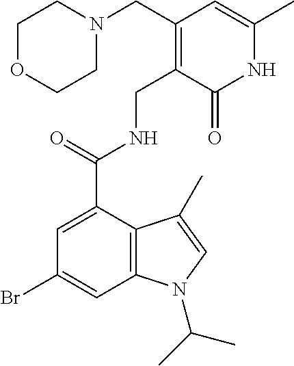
C1=C(C(NCC2=C(CN3CCOCC3)C=C(C)NC2=O)=O)C2=C(C=C1Br)N(C(C)C)C=C2C
